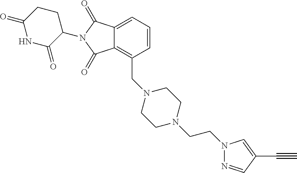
N1=CC(C#C)=CN1CCN1CCN(CC2=C3C(=CC=C2)C(=O)N(C2CCC(=O)NC2=O)C3=O)CC1
